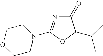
C1(=O)N=C(N2CCOCC2)OC1C(C)C
